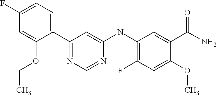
C1(C2=CC=C(F)C=C2OCC)=NC=NC(NC2=C(F)C=C(OC)C(C(=O)N)=C2)=C1
